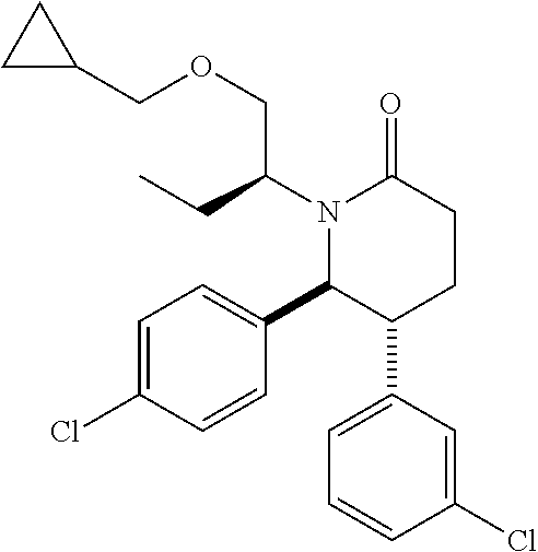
N1(C(CC)COCC2CC2)C(C2=CC=C(Cl)C=C2)C(C2=CC=CC(Cl)=C2)CCC1=O
